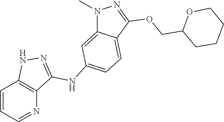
C1=CC=NC2=C1NN=C2NC1=CC=C2C(=C1)N(C)N=C2OCC1CCCCO1
